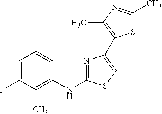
C1=C(F)C(C)=C(NC2=NC(C3=C(C)N=C(C)S3)=CS2)C=C1
